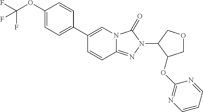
FC(F)(OC1=CC=C(C2=CN3C(=NN(C4COCC4OC4=NC=CC=N4)C3=O)C=C2)C=C1)F
